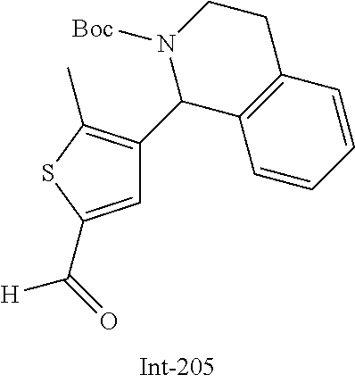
C1=C(C(=O)[H])SC(C)=C1C1C2=C(CCN1[Boc])C=CC=C2
